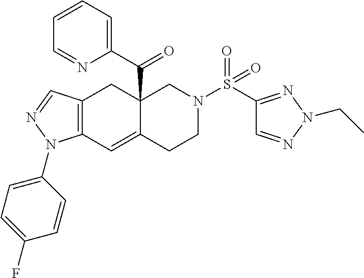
C12=C(C=NN1C1=CC=C(F)C=C1)CC1(C(C3=CC=CC=N3)=O)C(=C2)CCN(S(C2=NN(CC)N=C2)(=O)=O)C1
